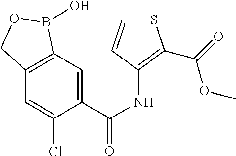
C1=C(C(NC2=C(C(=O)OC)SC=C2)=O)C(Cl)=CC2=C1B(O)OC2
